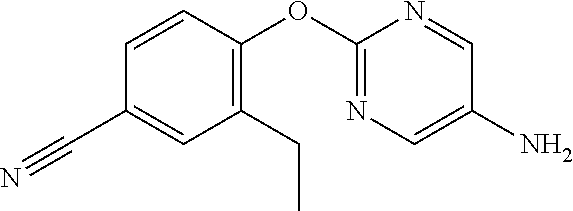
C1=CC(C#N)=CC(CC)=C1OC1=NC=C(N)C=N1
